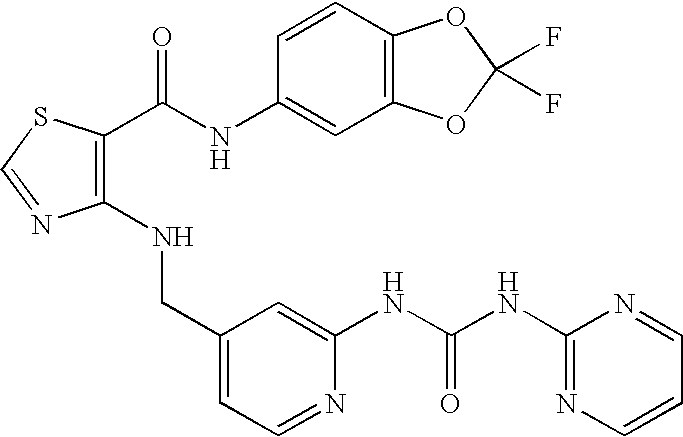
C1(NCC2=CC=NC(NC(NC3=NC=CC=N3)=O)=C2)=C(C(NC2=CC3=C(C=C2)OC(F)(F)O3)=O)SC=N1
